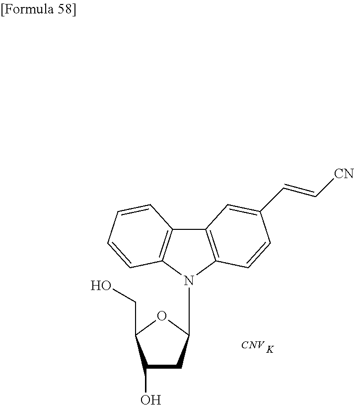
C12=C(N(C3CC(O)C(CO)O3)C3=C1C=CC=C3)C=CC(C=C[CN])=C2.[CNV].[K]
